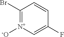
FC1=C[N+]([-O])=C(Br)C=C1
